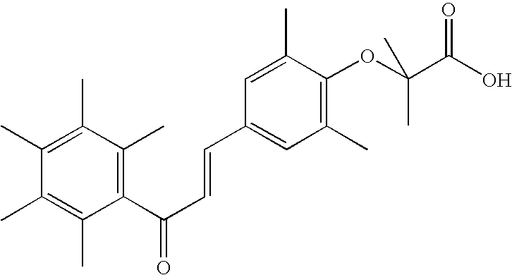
C1(C)=C(C)C(C(C=CC2=CC(C)=C(OC(C(=O)O)(C)C)C(C)=C2)=O)=C(C)C(C)=C1C
